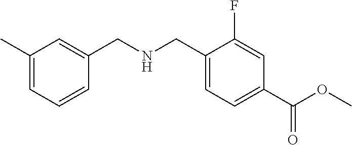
C1(C)=CC=CC(CNCC2=CC=C(C(OC)=O)C=C2F)=C1
